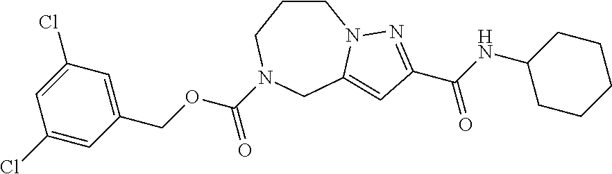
C1CCN(C(OCC2=CC(Cl)=CC(Cl)=C2)=O)CC2=CC(C(NC3CCCCC3)=O)=NN12
